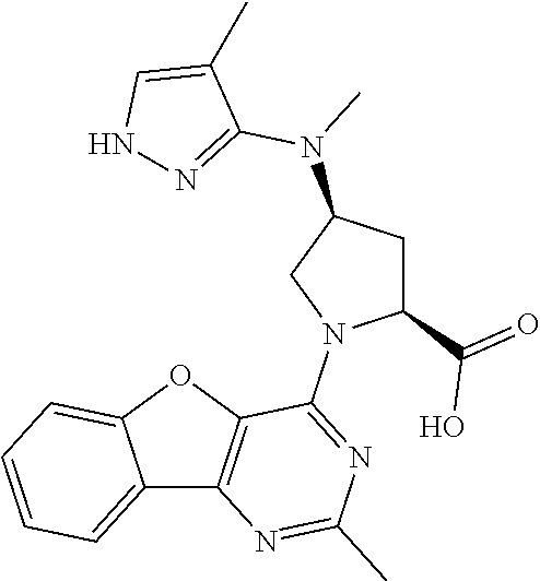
C12=CC=CC=C1OC1=C2N=C(C)N=C1N1C(C(=O)O)CC(N(C2=NNC=C2C)C)C1
